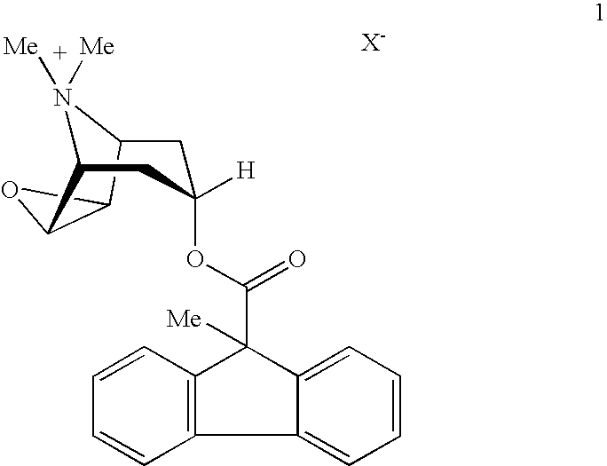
N1([Me])([Me])C2CC(OC(=O)C3([Me])C4=CC=CC=C4C4=C3C=CC=C4)([H])CC1C1OC21
